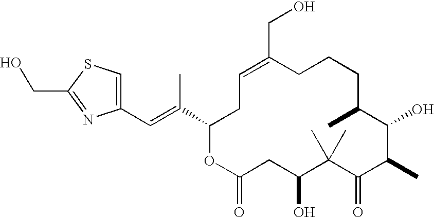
C1(C=C(C2CC=C(CO)CCCC(C)C(O)C(C)C(=O)C(C)(C)C(O)CC(=O)O2)C)=CSC(CO)=N1
